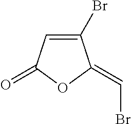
C1(Br)=CC(=O)OC1=CBr
